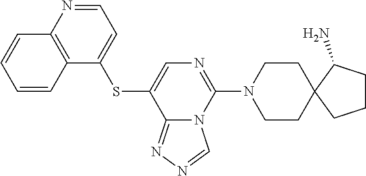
C1CN(C2=NC=C(SC3=CC=NC4=C3C=CC=C4)C3=NN=CN23)CCC12C(N)CCC2
